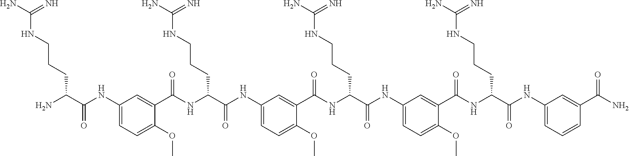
C1(NC(C(N)CCCNC(N)=N)=O)=CC=C(OC)C(C(NC(C(NC2=CC=C(OC)C(C(NC(C(NC3=CC=C(OC)C(C(NC(C(NC4=CC=CC(C(N)=O)=C4)=O)CCCNC(N)=N)=O)=C3)=O)CCCNC(N)=N)=O)=C2)=O)CCCNC(N)=N)=O)=C1
